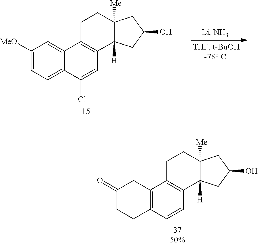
C1([MeO])=CC=C2C(=C1)C1=C(C=C2Cl)C2([H])C([Me])(CC1)CC(O)C2.C1(=O)CCC2=C(C1)C1=C(C=C2)C2([H])C([Me])(CC1)CC(O)C2
